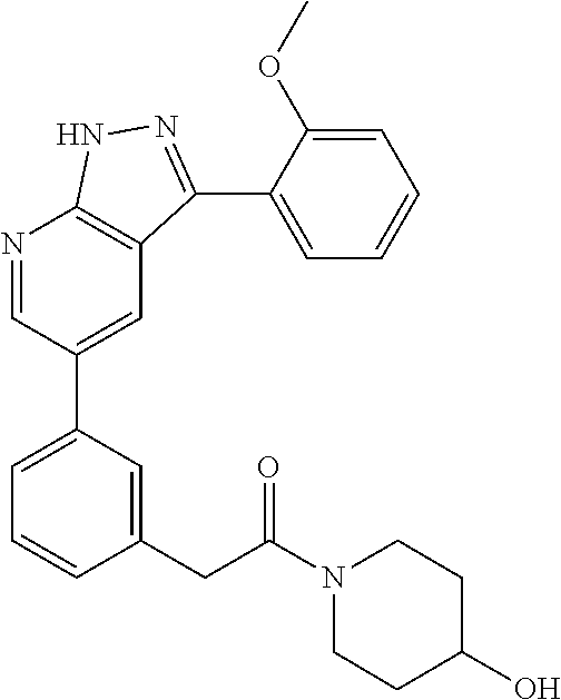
N1=CC(C2=CC=CC(CC(=O)N3CCC(O)CC3)=C2)=CC2=C1NN=C2C1=CC=CC=C1OC
